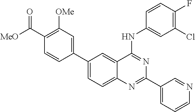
C1([OMe])=C(C([MeO])=O)C=CC(C2=CC=C3C(=C2)C(NC2=CC(Cl)=C(F)C=C2)=NC(C2=CC=CN=C2)=N3)=C1
